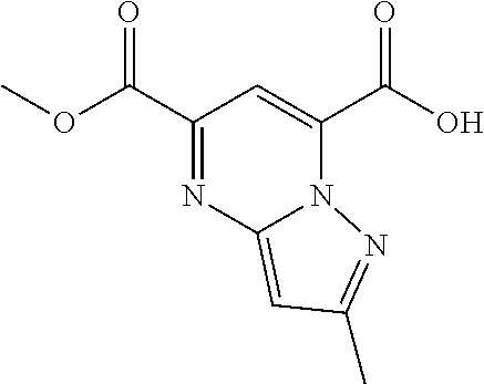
C1(C(OC)=O)=NC2=CC(C)=NN2C(C(O)=O)=C1
